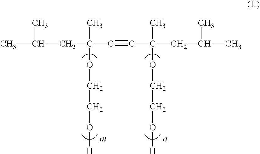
CC(CC(C#CC(C)(CC(C)C)OCCO[H])(C)OCCO[H])C
